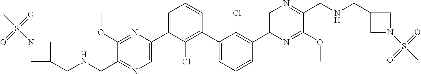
C1(OC)=NC(C2=CC=CC(C3=CC=CC(C4=CN=C(CNCC5CN(S(C)(=O)=O)C5)C(OC)=N4)=C3Cl)=C2Cl)=CN=C1C[HN]CC1CN(S(C)(=O)=O)C1
